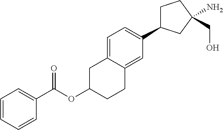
C1C(OC(C2=CC=CC=C2)=O)CCC2=CC(C3CCC(CO)(N)C3)=CC=C12
